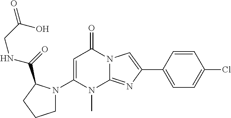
C1(N2CCCC2C(=O)NCC(O)=O)=CC(=O)N2C(=NC(C3=CC=C(Cl)C=C3)=C2)N1C
